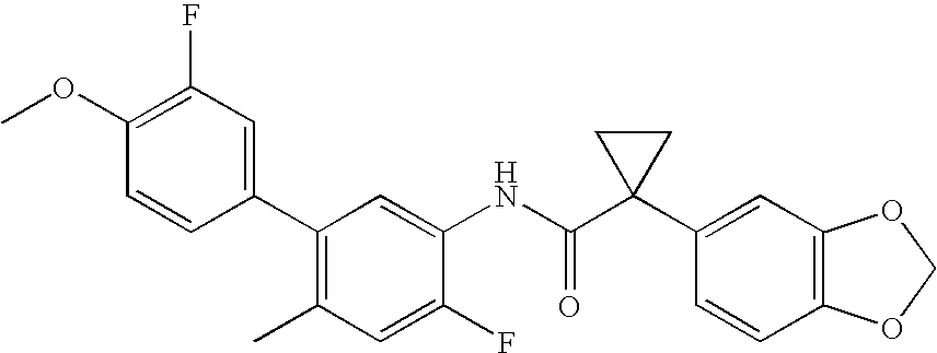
C1(C2=CC(F)=C(OC)C=C2)=C(C)C=C(F)C(NC(C2(C3=CC4=C(C=C3)OCO4)CC2)=O)=C1
